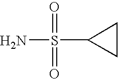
C1CC1S(=O)(=O)N
